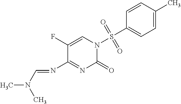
C1(F)=CN(S(C2=CC=C(C)C=C2)(=O)=O)C(=O)N=C1N=CN(C)C
